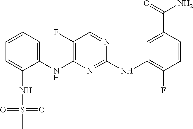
C1=CC=C(NC2=C(F)C=NC(NC3=C(F)C=CC(C(=O)N)=C3)=N2)C(NS(=O)(=O)C)=C1
